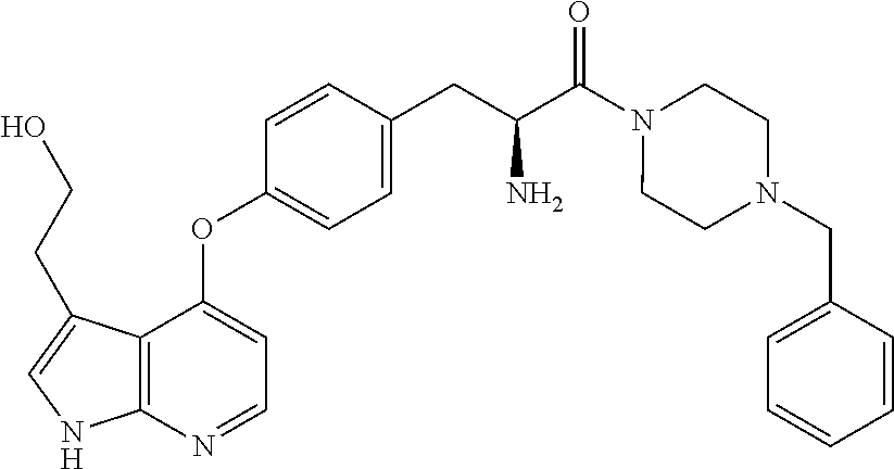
C12=C(N=CC=C1OC1=CC=C(CC(C(N3CCN(CC4=CC=CC=C4)CC3)=O)N)C=C1)NC=C2CCO
